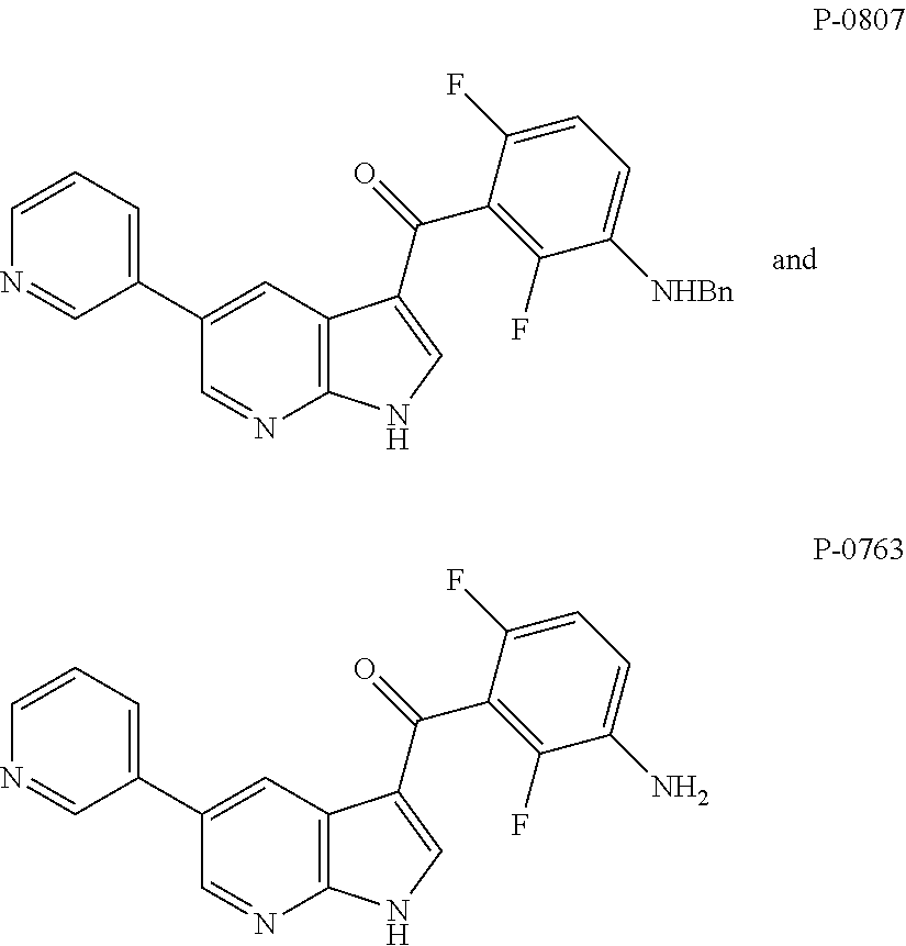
C1=NC2=C(C=C1C1=CC=CN=C1)C(C(=O)C1=C(F)C([NHBn])=CC=C1F)=CN2.C1=NC2=C(C=C1C1=CC=CN=C1)C(C(=O)C1=C(F)C(N)=CC=C1F)=CN2
